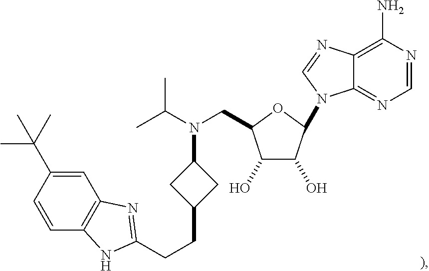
C1=C(C(C)(C)C)C=CC2=C1N=C(CCC1CC(N(C(C)C)CC3C(O)C(O)C(N4C5=NC=NC(N)=C5N=C4)O3)C1)N2
